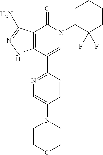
C12=C(C(C3=NC=C(N4CCOCC4)C=C3)=CN(C3C(F)(F)CCCC3)C1=O)NN=C2N
